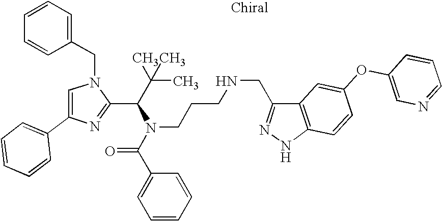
C1=C(C2=CC=CC=C2)N=C(C(C(C)(C)C)N(C(C2=CC=CC=C2)=O)CCCNCC2=NNC3=C2C=C(OC2=CN=CC=C2)C=C3)N1CC1=CC=CC=C1
